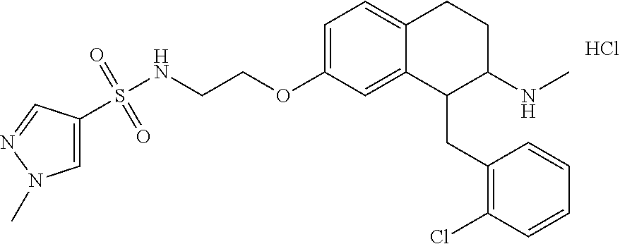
C1=C(OCCNS(=O)(=O)C2=CN(C)N=C2)C=C2C(=C1)CCC(NC)C2CC1=C(Cl)C=CC=C1.Cl
